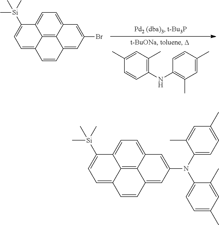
C12=C3C4=CC=C1C([Si](C)(C)C)=CC=C2C=CC3=CC(N(C1=CC=C(C)C=C1C)C1=CC=C(C)C=C1C)=C4.C12=C3C4=CC=C1C([Si](C)(C)C)=CC=C2C=CC3=CC(Br)=C4.C1(NC2=C(C)C=C(C)C=C2)=C(C)C=C(C)C=C1
